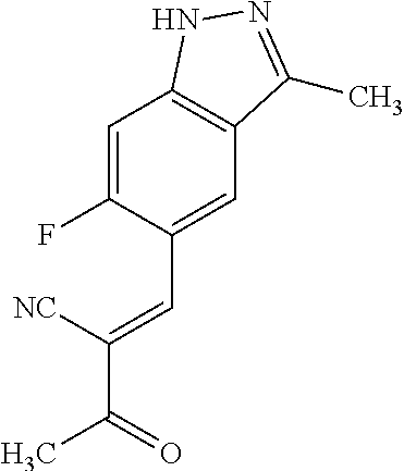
C1=C(F)C(C=C(C(=O)C)[NC])=CC2=C1NN=C2C
